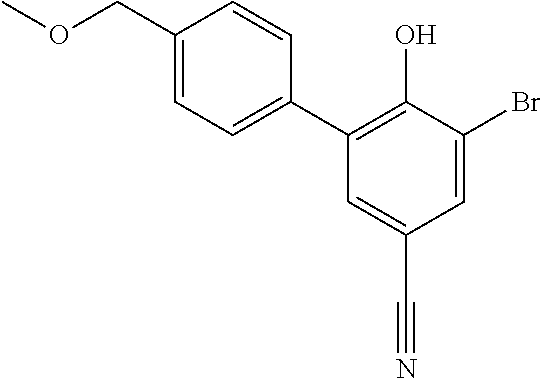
C1(COC)=CC=C(C2=C(O)C(Br)=CC(C#N)=C2)C=C1
